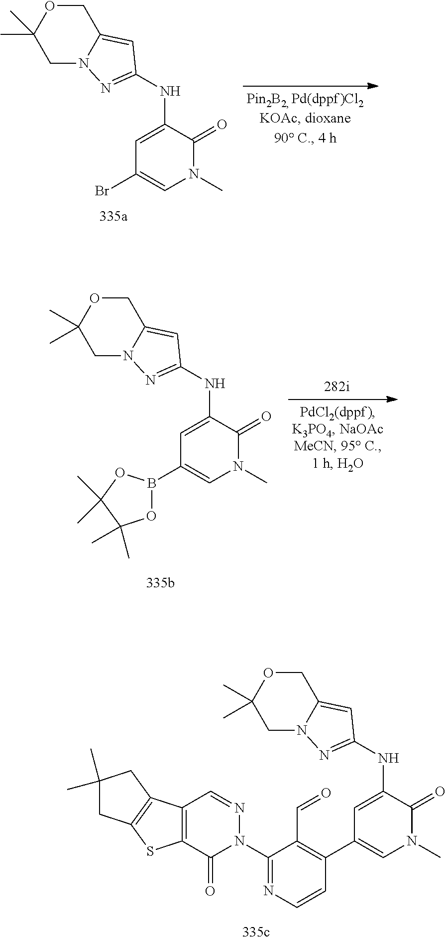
N(C1=CC(C2=C(C=O)C(N3N=CC4=C(C3=O)SC3=C4CC(C)(C)C3)=NC=C2)=CN(C)C1=O)C1=NN2CC(C)(C)OCC2=C1.N(C1=CC(B2OC(C)(C)C(C)(C)O2)=CN(C)C1=O)C1=NN2CC(C)(C)OCC2=C1.N(C1=CC(Br)=CN(C)C1=O)C1=NN2CC(C)(C)OCC2=C1
